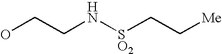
OCCN[SO2]CC[Me]
